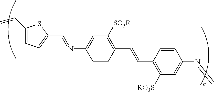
C1=CC(C=CC2=C([RO3S])C=C(N=C)C=C2)=C([SO3R])C=C1N=CC1=CC=C(C=C)S1
